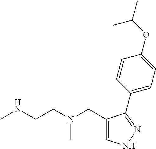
C1=C(CN(CCNC)C)C(C2=CC=C(OC(C)C)C=C2)=NN1
